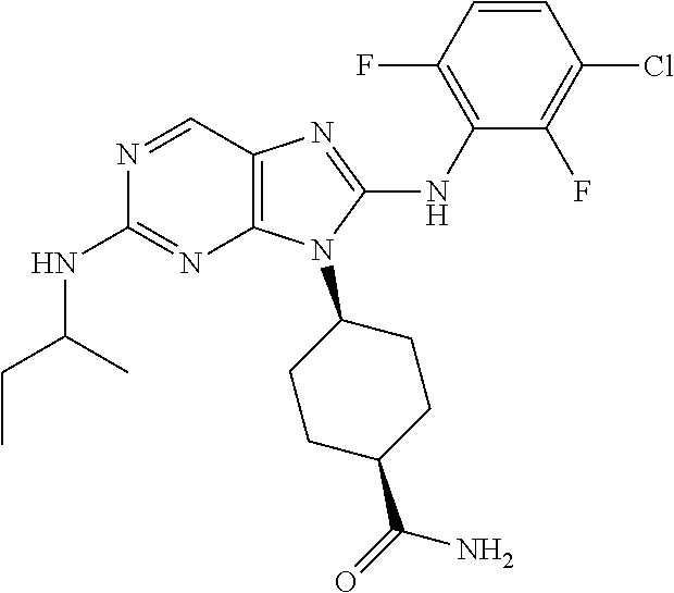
N1=CC2=C(N=C1NC(CC)C)N(C1CCC(C(=O)N)CC1)C(NC1=C(F)C=CC(Cl)=C1F)=N2
